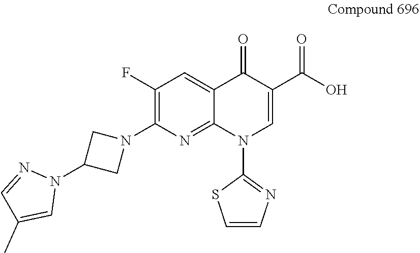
C1(F)=C(N2CC(N3N=CC(C)=C3)C2)N=C2C(=C1)C(=O)C(C(O)=O)=CN2C1=NC=CS1
